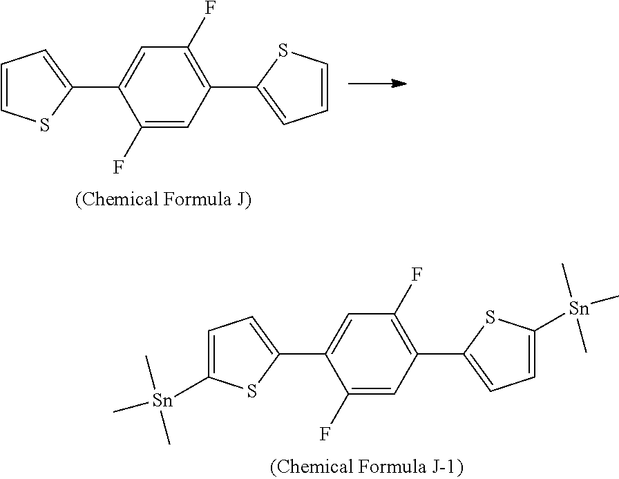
C1=CSC(C2=CC(F)=C(C3=CC=CS3)C=C2F)=C1.C1=C([Sn](C)(C)C)SC(C2=CC(F)=C(C3=CC=C([Sn](C)(C)C)S3)C=C2F)=C1
